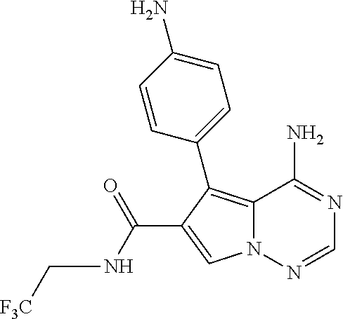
C12=C(C3=CC=C(N)C=C3)C(C(NC[F3C])=O)=CN1N=CN=C2N
